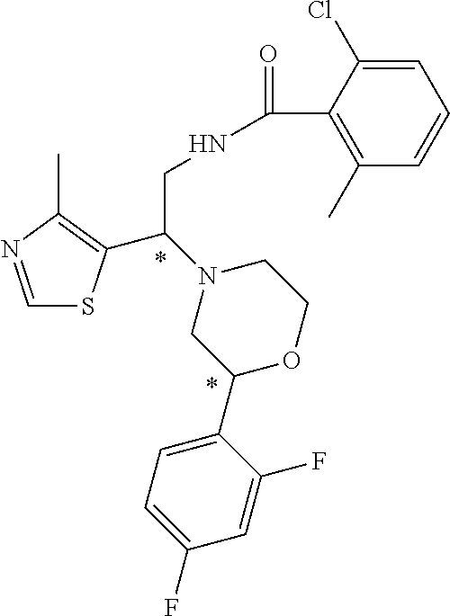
C1=NC(C)=C(C(N2CC(C3=CC=C(F)C=C3F)OCC2)CNC(=O)C2=C(C)C=CC=C2Cl)S1
